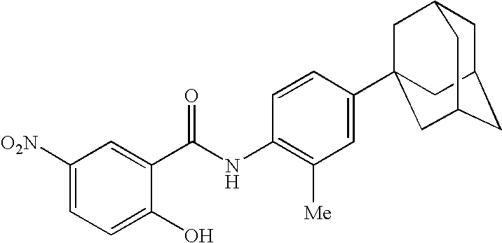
C1([O2N])=CC=C(O)C(C(NC2=C([Me])C=C(C34CC5CC(CC(C3)C5)C4)C=C2)=O)=C1
